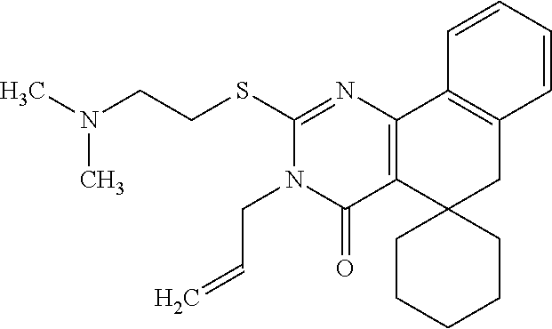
C(CSC1=NC2=C(C(=O)N1CC=C)C1(CC3=C2C=CC=C3)CCCCC1)N(C)C
